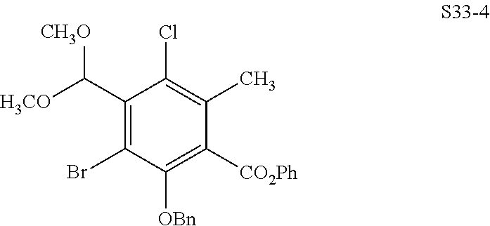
C1(C([H3CO])[CH3O])=C(Br)C([OBn])=C([CO2Ph])C(C)=C1Cl
